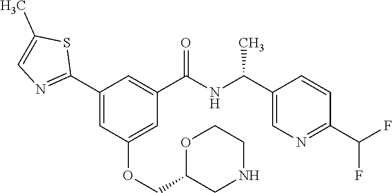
C1(C2=NC=C(C)S2)=CC(OCC2CNCCO2)=CC(C(NC(C2=CN=C(C(F)F)C=C2)C)=O)=C1
